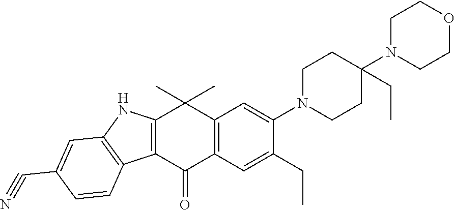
C12=C(C(=O)C3=C(C1(C)C)C=C(N1CCC(N4CCOCC4)(CC)CC1)C(CC)=C3)C1=C(N2)C=C(C#N)C=C1
